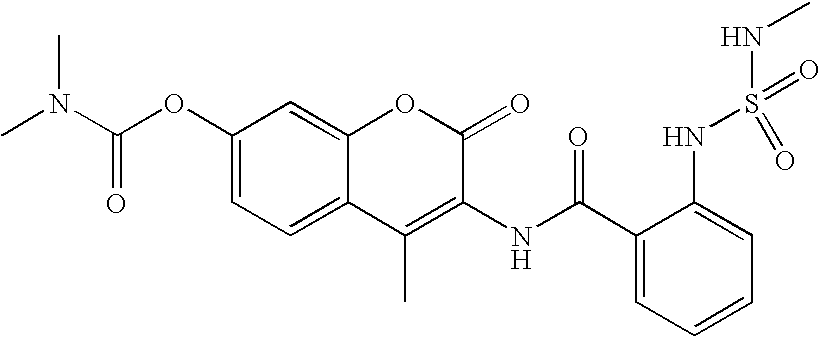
C1(OC(N(C)C)=O)=CC=C2C(=C1)OC(=O)C(NC(C1=CC=CC=C1NS(NC)(=O)=O)=O)=C2C
